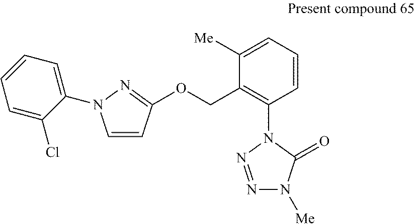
C1=CC(OCC2=C(N3N=NN([Me])C3=O)C=CC=C2[Me])=NN1C1=CC=CC=C1Cl
